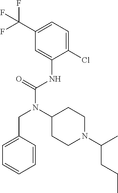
C1=C(CN(C(NC2=CC(C(F)(F)F)=CC=C2Cl)=O)C2CCN(C(CCC)C)CC2)C=CC=C1
